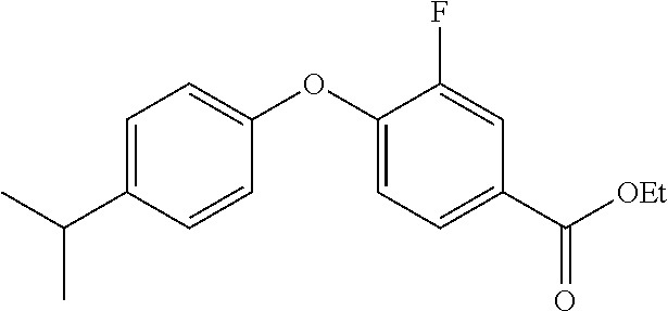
C1=C(C(C)C)C=CC(OC2=CC=C(C([OEt])=O)C=C2F)=C1
